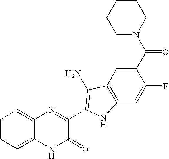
C1=C2C(=CC=C1)N=C(C1=C(N)C3=C(C=C(F)C(C(N4CCCCC4)=O)=C3)N1)C(=O)N2
